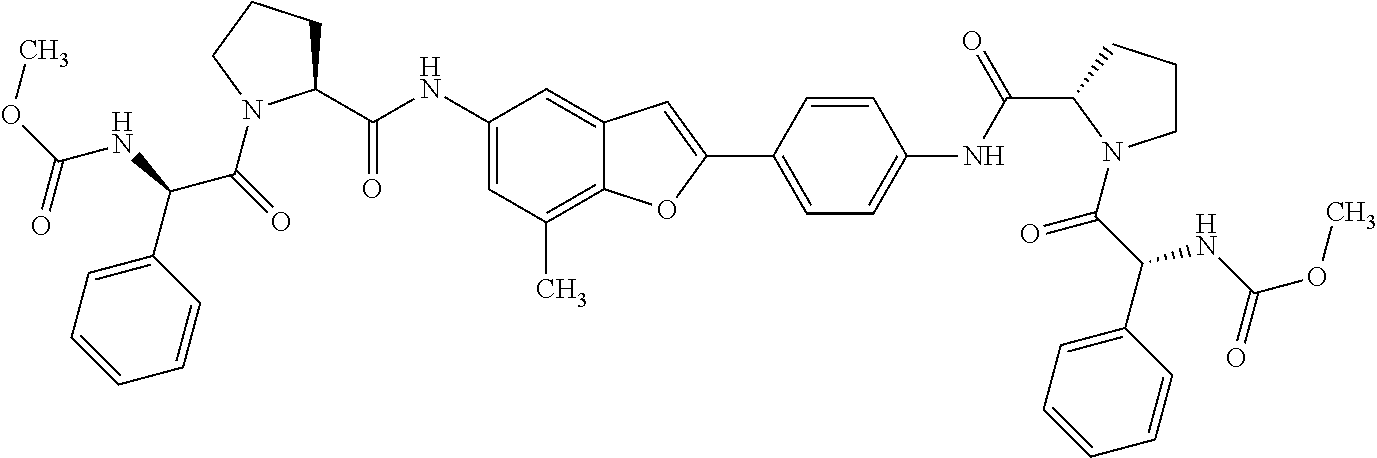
C(C(=O)N1C(C(NC2=CC(C)=C3C(=C2)C=C(C2=CC=C(NC(=O)C4CCCN4C(C(C4=CC=CC=C4)NC(OC)=O)=O)C=C2)O3)=O)CCC1)(NC(OC)=O)C1=CC=CC=C1
